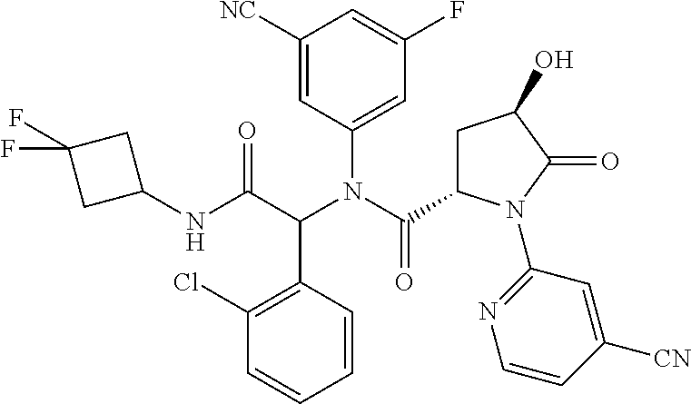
C1(Cl)=C(C(C(NC2CC(F)(F)C2)=O)N(C(C2CC(O)C(=O)N2C2=NC=CC([CN])=C2)=O)C2=CC(F)=CC([NC])=C2)C=CC=C1
